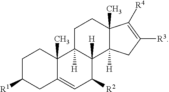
C1C([R1])CC2=CC([R2])C3([H])C([H])(C2(C)C1)CCC1(C)C3([H])CC([R3])=C1[R4]
